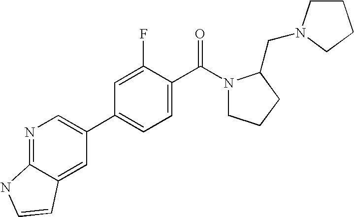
N1=C2C(=CC(C3=CC=C(C(N4CCCC4CN4CCCC4)=O)C(F)=C3)=C1)C=CN2
